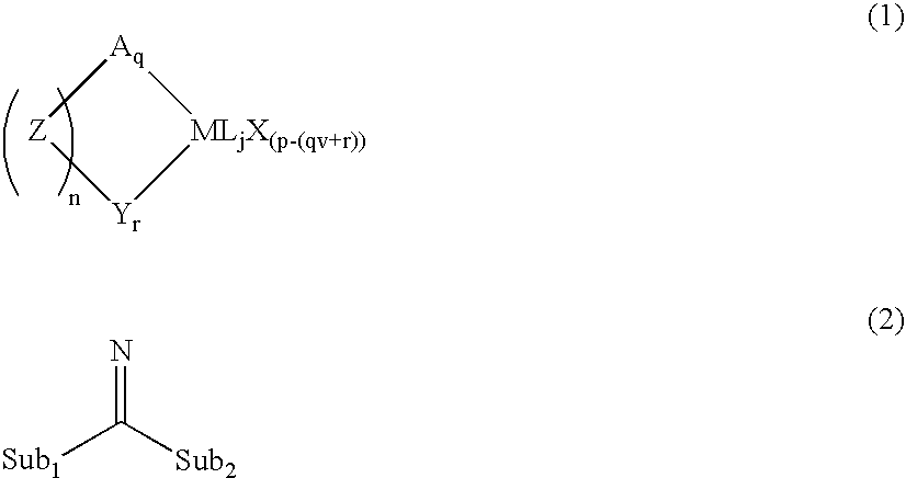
[Aq]1[Z][Yr][MLjX(p-(qv+r))]1.[Sub1]C([Sub2])=N
